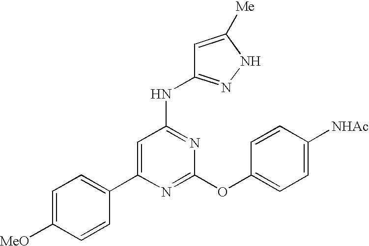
C1(C2=CC=C([MeO])C=C2)=CC(NC2=NNC([Me])=C2)=NC(OC2=CC=C([NHAc])C=C2)=N1
